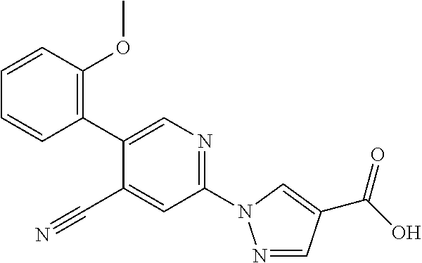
C1=CC(C2=CN=C(N3N=CC(C(=O)O)=C3)C=C2C#N)=C(OC)C=C1
